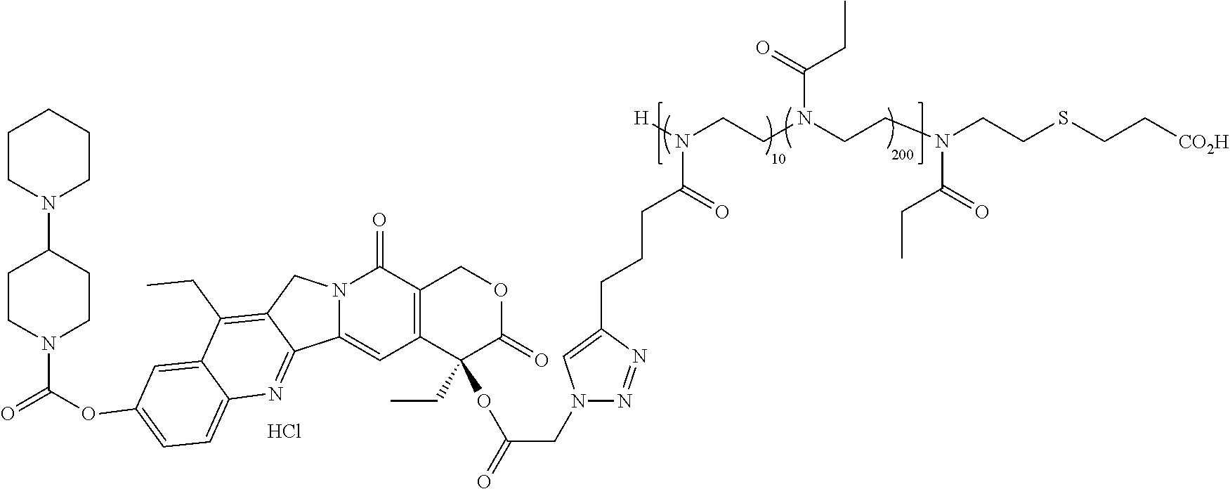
C1(CCCC(N([H])CCN(CCN(CCSCC[CO2H])C(=O)CC)C(=O)CC)=O)=CN(CC(=O)OC2(CC)C(=O)OCC3=C2C=C2N(C3=O)CC3=C(CC)C4=CC(OC(=O)N5CCC(N6CCCCC6)CC5)=CC=C4N=C23)N=N1.Cl
